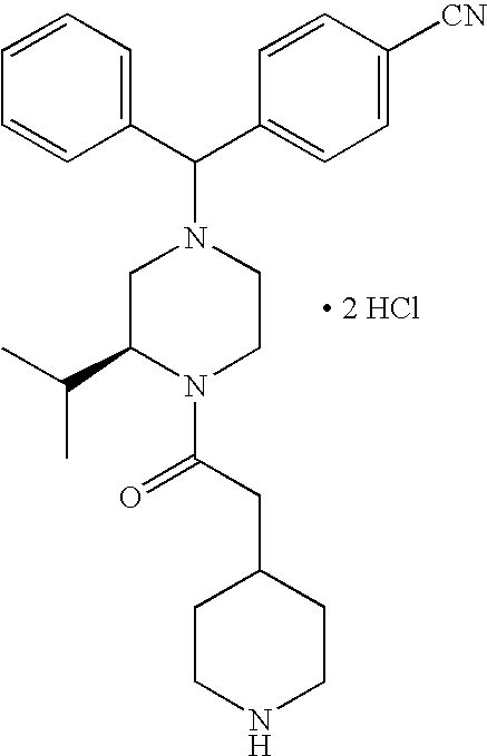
C(C1=CC=C([CN])C=C1)(N1CC(C(C)C)N(C(CC2CCNCC2)=O)CC1)C1=CC=CC=C1.[ 2 HCl]
